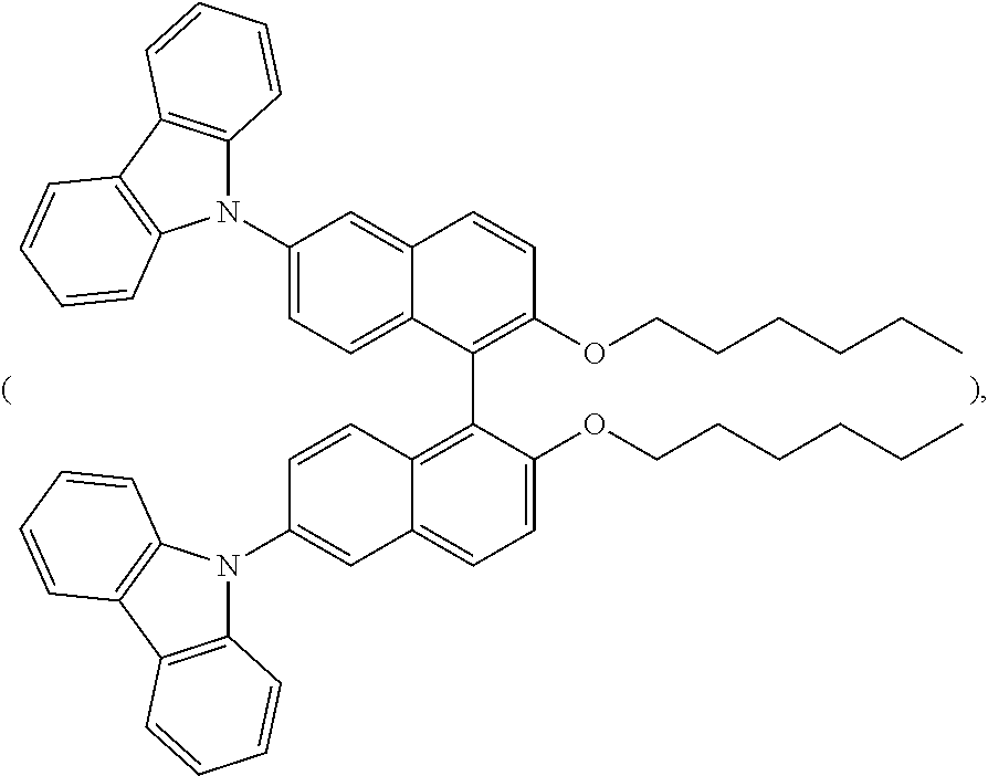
C1=C(OCCCCCC)C(C2=C(OCCCCCC)C=CC3=CC(N4C5=C(C6=C4C=CC=C6)C=CC=C5)=CC=C23)=C2C(=C1)C=C(N1C3=C(C4=C1C=CC=C4)C=CC=C3)C=C2
